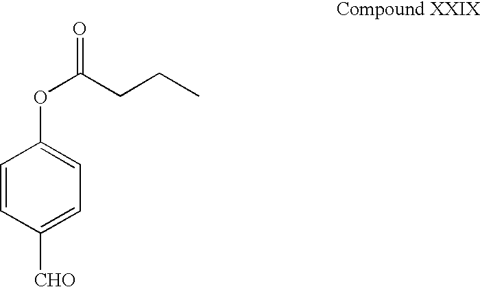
C1=CC([CHO])=CC=C1OC(=O)CCC
